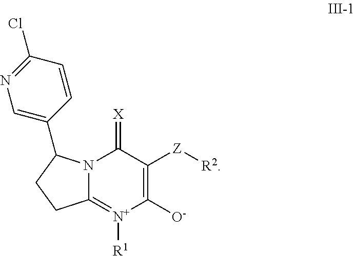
[X]=C1N2C(=[N+]([R1])C([O-])=C1[Z][R2])CCC2C1=CN=C(Cl)C=C1
